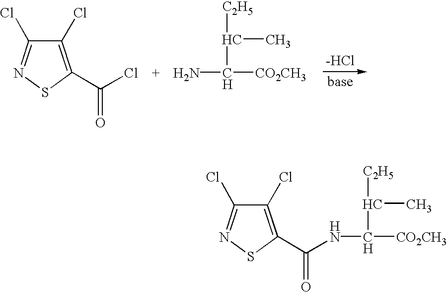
C1(C(Cl)=O)=C(Cl)C(Cl)=NS1.NC([CO2CH3])C([C2H5])C.[Cl-].C1(C(=O)NC([CO2CH3])C([C2H5])C)=C(Cl)C(Cl)=NS1
